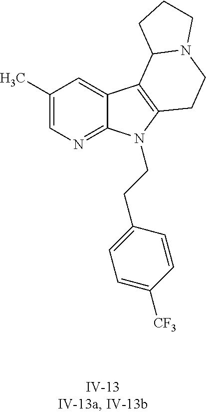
C1(C)=CN=C2C(=C1)C1=C(N2CCC2=CC=C([CF3])C=C2)CCN2C1CCC2
